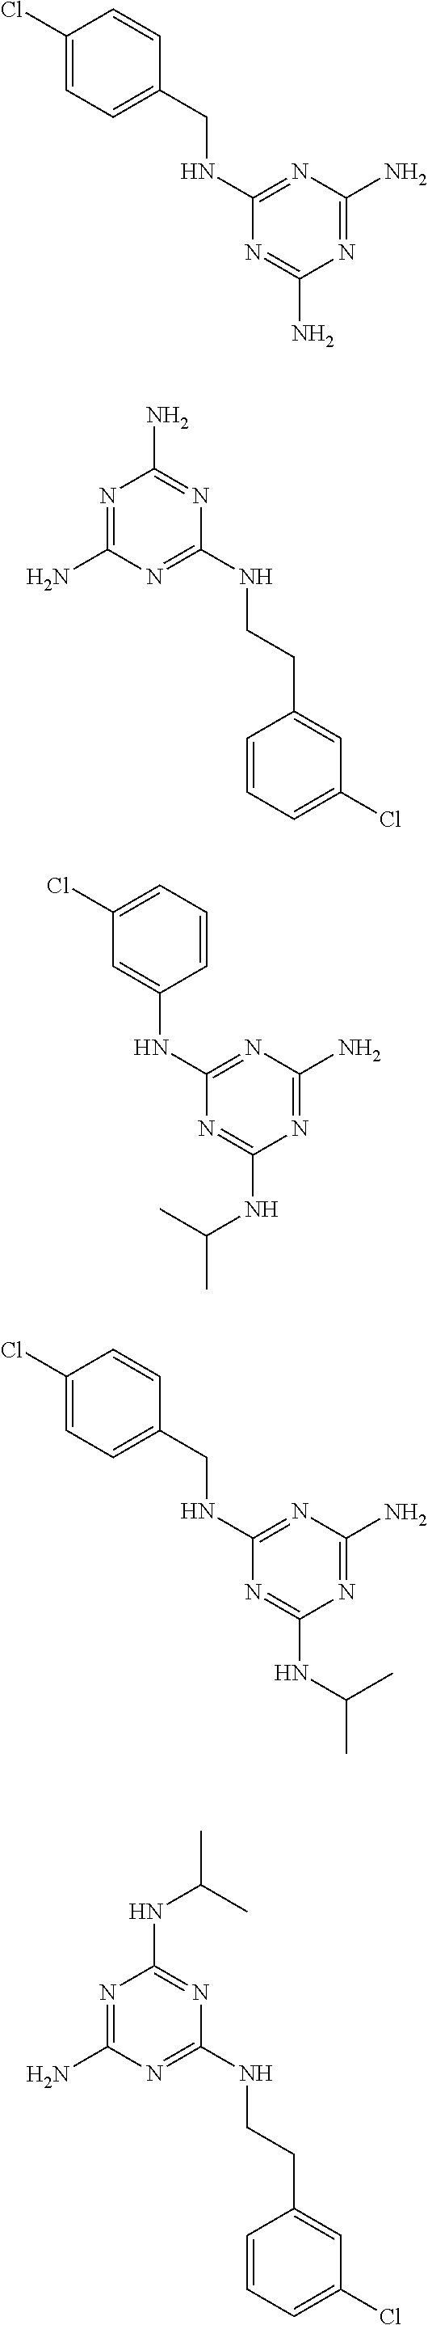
N1=C(N)N=C(NCC2=CC=C(Cl)C=C2)N=C1N.N1=C(N)N=C(NCCC2=CC(Cl)=CC=C2)N=C1N.N1=C(N)N=C(NC2=CC(Cl)=CC=C2)N=C1NC(C)C.N1=C(N)N=C(NCC2=CC=C(Cl)C=C2)N=C1NC(C)C.N1=C(N)N=C(NCCC2=CC(Cl)=CC=C2)N=C1NC(C)C
